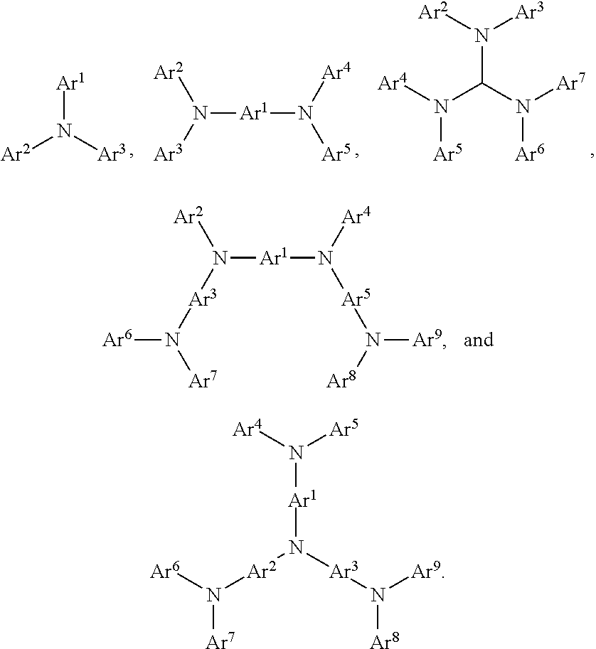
[Ar2]N([Ar3])[Ar1].N([Ar1]N([Ar5])[Ar4])([Ar3])[Ar2].N(C(N([Ar7])[Ar6])N([Ar2])[Ar3])([Ar4])[Ar5].N([Ar1]N([Ar5]N([Ar8])[Ar9])[Ar4])([Ar3]N([Ar6])[Ar7])[Ar2].[Ar1](N([Ar3]N([Ar8])[Ar9])[Ar2]N([Ar7])[Ar6])N([Ar5])[Ar4]
